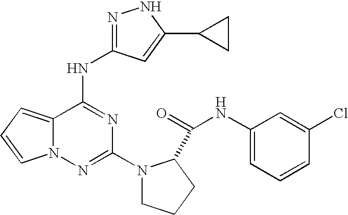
C1(NC(=O)C2N(C3=NN4C(=CC=C4)C(NC4=NNC(C5CC5)=C4)=N3)CCC2)=CC=CC(Cl)=C1
